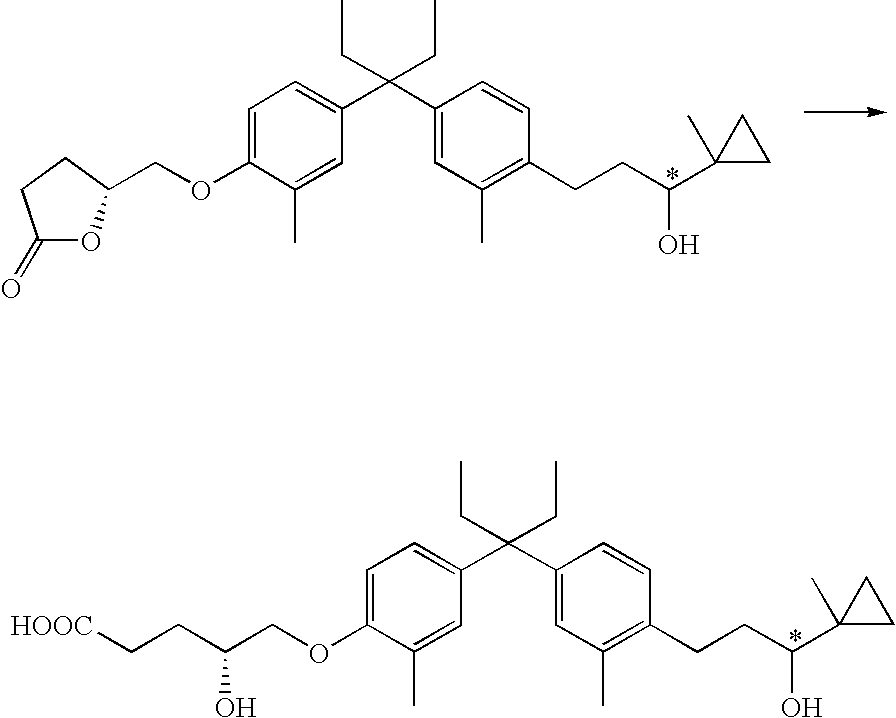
C1=C(OCC(CC[HOOC])O)C(C)=CC(C(C2=CC(C)=C(CCC(C3(C)CC3)O)C=C2)(CC)CC)=C1.C1=C(OCC2OC(=O)CC2)C(C)=CC(C(C2=CC(C)=C(CCC(C3(C)CC3)O)C=C2)(CC)CC)=C1
